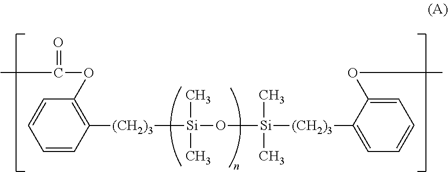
C1=CC([(CH2)3][Si](C)(C)O[Si](C)(C)[(CH2)3]C2=CC=CC=C2OC)=C(OC(=O)C)C=C1
